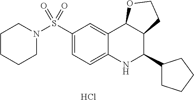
Cl.C12=CC(S(N3CCCCC3)(=O)=O)=CC=C1NC(C1CCCC1)C1C2OCC1
